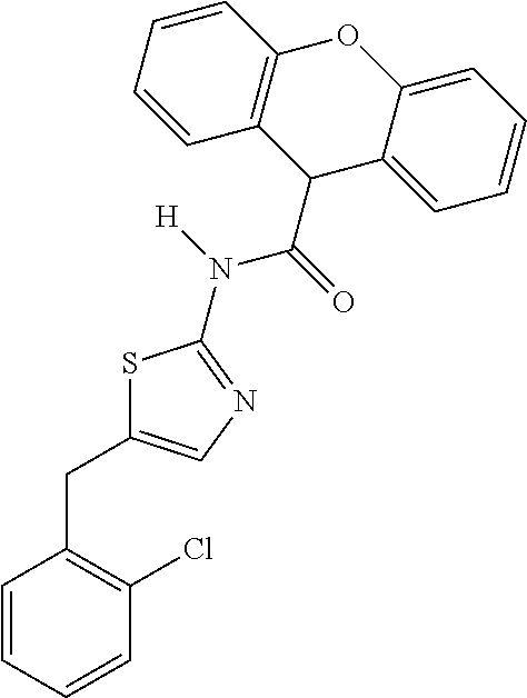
S1C(CC2=C(Cl)C=CC=C2)=CN=C1N(C(C1C2=CC=CC=C2OC2=C1C=CC=C2)=O)[H]
